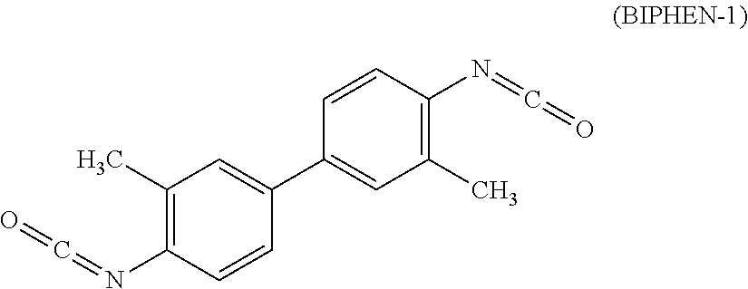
C1(N=C=O)=C(C)C=C(C2=CC(C)=C(N=C=O)C=C2)C=C1
